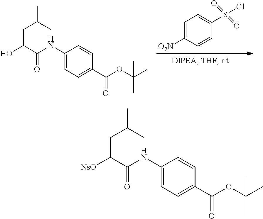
C1=C([O2N])C=CC(S(Cl)(=O)=O)=C1.CC(C)CC(O)C(NC1=CC=C(C(OC(C)(C)C)=O)C=C1)=O.CC(C)CC([NsO])C(NC1=CC=C(C(OC(C)(C)C)=O)C=C1)=O
